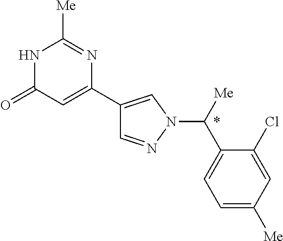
C1=NN(C([Me])C2=CC=C([Me])C=C2Cl)C=C1C1=CC(=O)NC([Me])=N1
